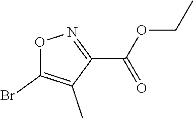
O1C(Br)=C(C)C(C(=O)OCC)=N1
